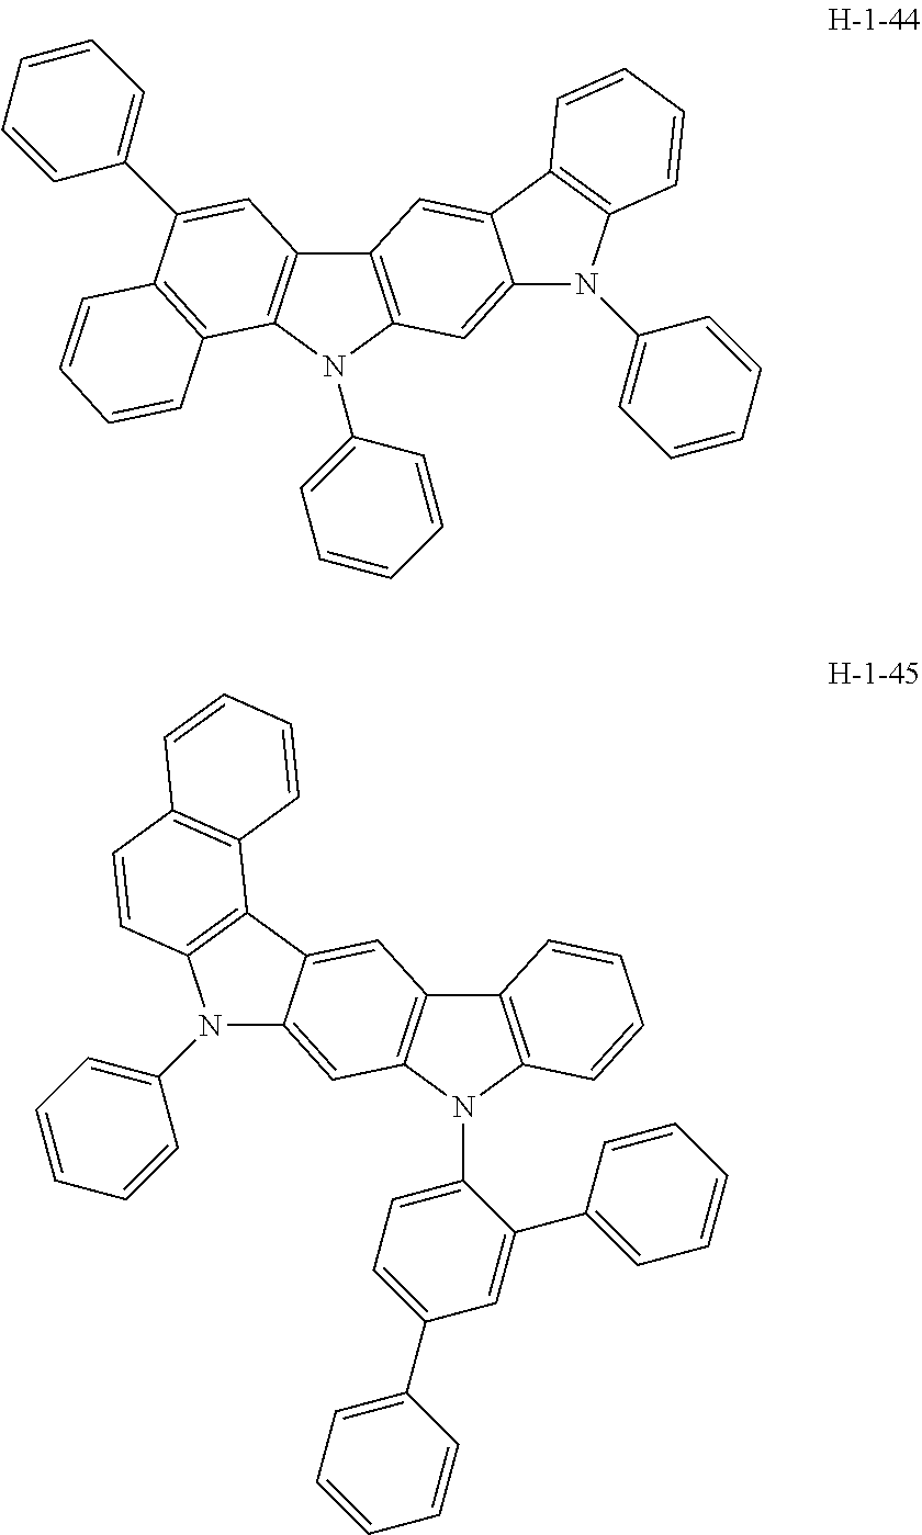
C12=C(N(C3=CC=CC=C3)C3=C1C=C(C1=CC=CC=C1)C1=C3C=CC=C1)C=C1C(=C2)C2=C(N1C1=CC=CC=C1)C=CC=C2.C12=C(N(C3=CC=C(C4=CC=CC=C4)C=C3C3=CC=CC=C3)C3=C1C=C1C(=C3)N(C3=CC=CC=C3)C3=C1C1=C(C=C3)C=CC=C1)C=CC=C2
